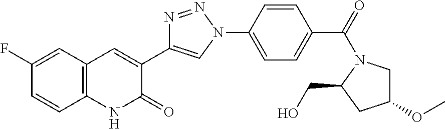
C12=C(C=C(F)C=C1)C=C(C1=CN(C3=CC=C(C(=O)N4CC(OC)CC4CO)C=C3)N=N1)C(=O)N2
